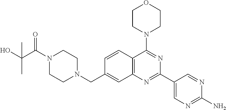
C(N1CCN(C(C(O)(C)C)=O)CC1)C1=CC2=C(C(N3CCOCC3)=NC(C3=CN=C(N)N=C3)=N2)C=C1
